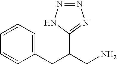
C1(CC(CN)C2=NN=NN2)=CC=CC=C1
